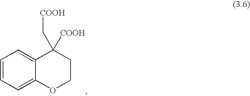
C1=CC=C2C(=C1)C([COOH])(C[COOH])CCO2
